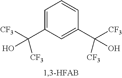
C1=C(C(O)([CF3])[CF3])C=C(C(O)([CF3])[CF3])C=C1
